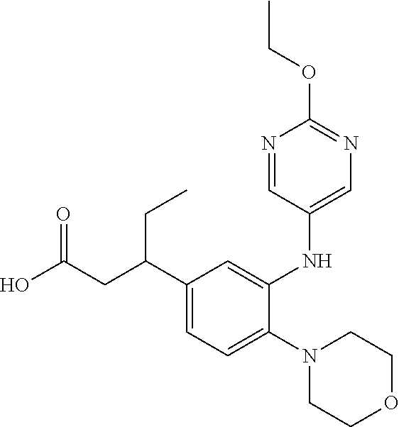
C1(C(CC(O)=O)CC)=CC=C(N2CCOCC2)C(NC2=CN=C(OCC)N=C2)=C1
